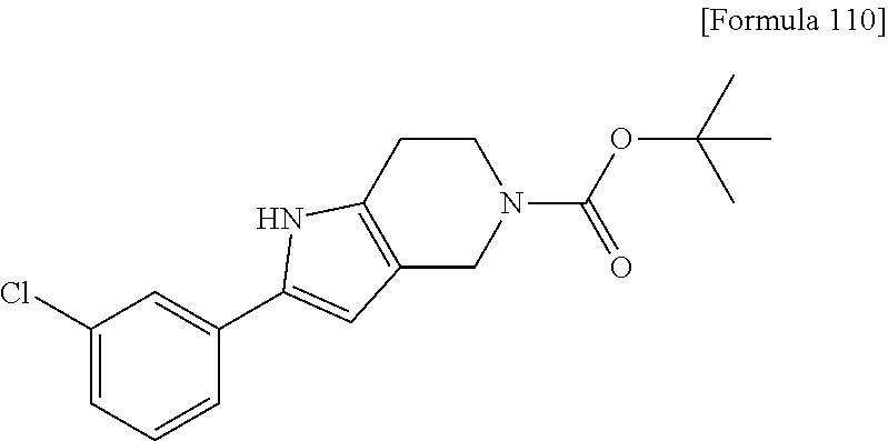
C1=CC(C2=CC3=C(CCN(C(OC(C)(C)C)=O)C3)N2)=CC(Cl)=C1
